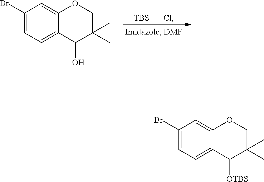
[TBS]Cl.C1(Br)=CC=C2C(=C1)OCC(C)(C)C2O.C1(Br)=CC=C2C(=C1)OCC(C)(C)C2[OTBS]
